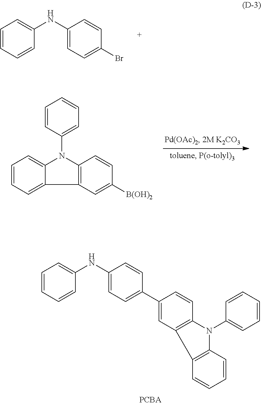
C1=CC=CC(NC2=CC=C(C3=CC4=C(C=C3)N(C3=CC=CC=C3)C3=C4C=CC=C3)C=C2)=C1.C1=CC=CC(NC2=CC=C(Br)C=C2)=C1.C1=CC=C2C(=C1)N(C1=CC=CC=C1)C1=C2C=C([B(OH)2])C=C1
